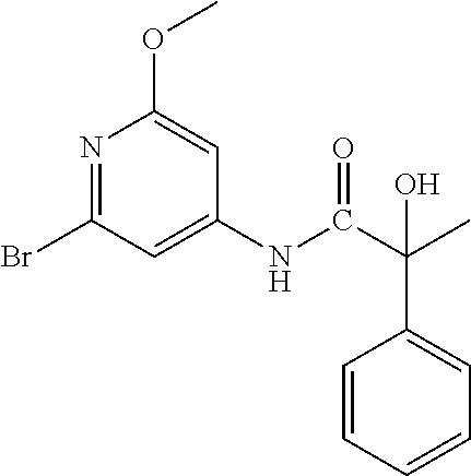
N1=C(Br)C=C(NC(C(C)(C2=CC=CC=C2)O)=O)C=C1OC
